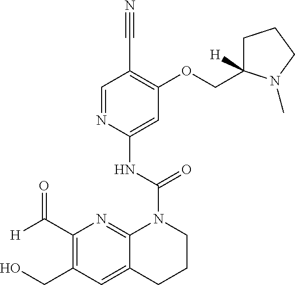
C1(C([H])=O)=C(CO)C=C2C(=N1)N(C(NC1=CC(OCC3([H])CCCN3C)=C(C#N)C=N1)=O)CCC2
